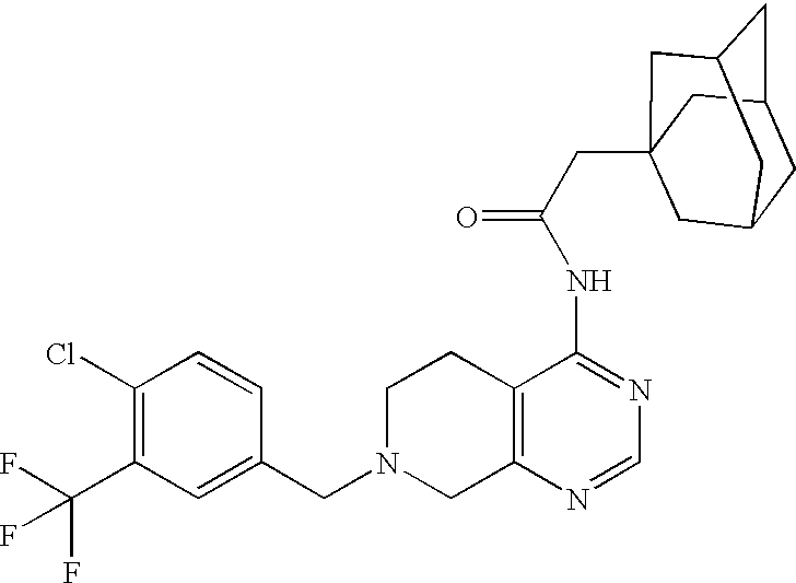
C1N(CC2=CC(C(F)(F)F)=C(Cl)C=C2)CC2=C(C1)C(NC(=O)CC13CC4CC(CC(C1)C4)C3)=NC=N2
